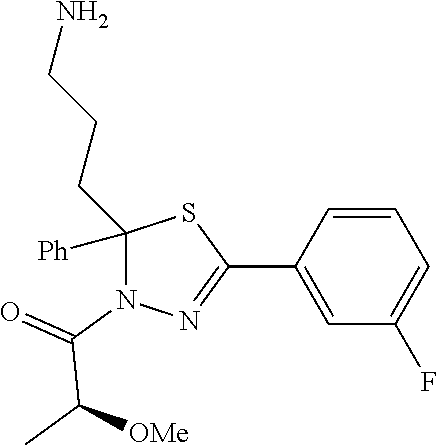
C1([Ph])(CCCN)N(C(=O)C(C)[OMe])N=C(C2=CC(F)=CC=C2)S1
